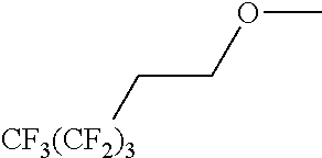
C(COC)[CF3(CF2)3]
